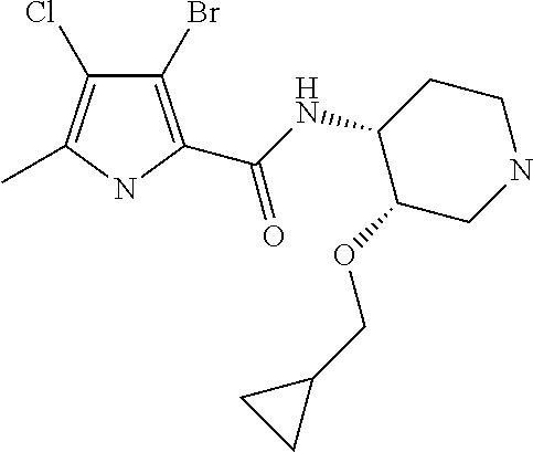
C1CC(NC(=O)C2=C(Br)C(Cl)=C(C)N2)C(OCC2CC2)CN1
